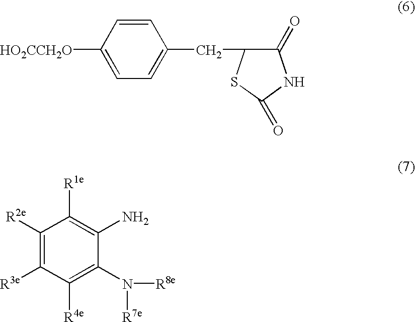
C1=CC(CC2C(=O)NC(=O)S2)=CC=C1[HO2CCH2O].C1([R2e])=C([R3e])C([R4e])=C(N([R7e])[R8e])C(N)=C1[R1e]
